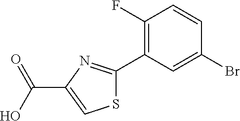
S1C(C2=C(F)C=CC(Br)=C2)=NC(C(O)=O)=C1
